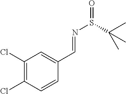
C1(Cl)=C(Cl)C=CC(C=NS(=O)C(C)(C)C)=C1
